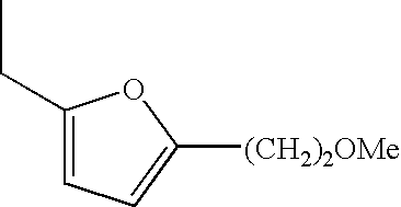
C1(CC)=CC=C([(CH2)2OMe])O1
